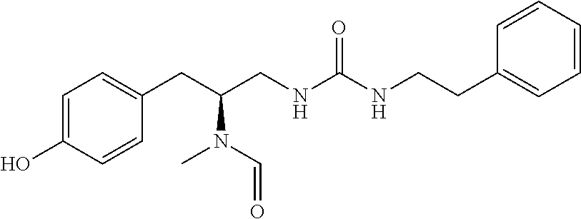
C1=C(O)C=CC(CC(CNC(NCCC2=CC=CC=C2)=O)N(C=O)C)=C1
